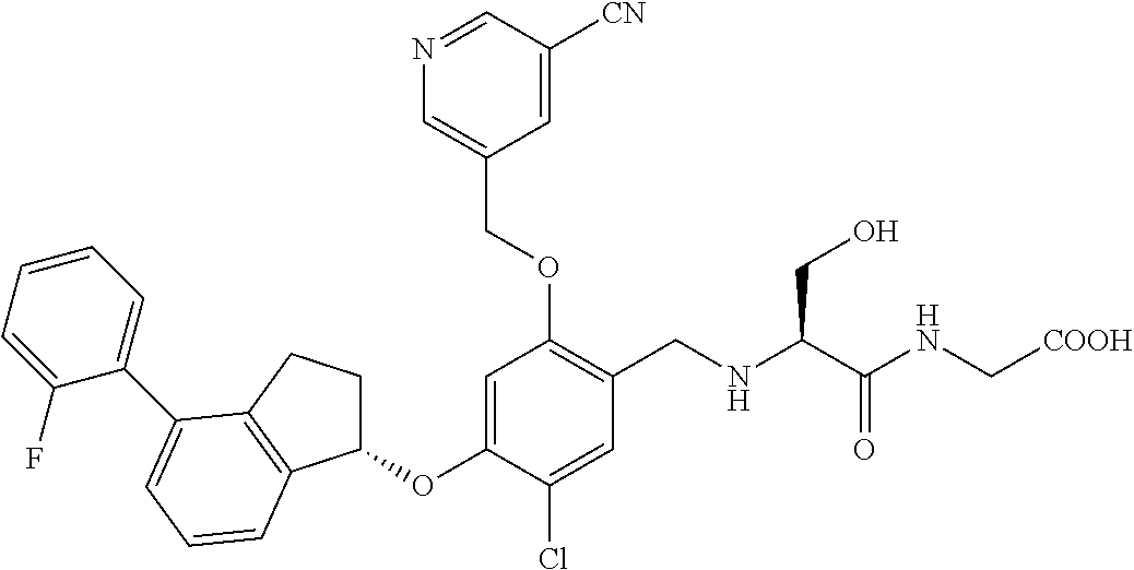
C1(OC2=CC(OCC3=CN=CC([CN])=C3)=C(CNC(C(NC[COOH])=O)CO)C=C2Cl)CCC2=C1C=CC=C2C1=CC=CC=C1F
